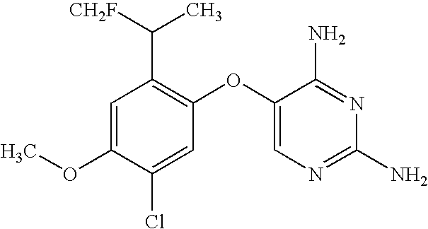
C1=C(OC)C(Cl)=CC(OC2=CN=C(N)N=C2N)=C1C([CH2F])C
